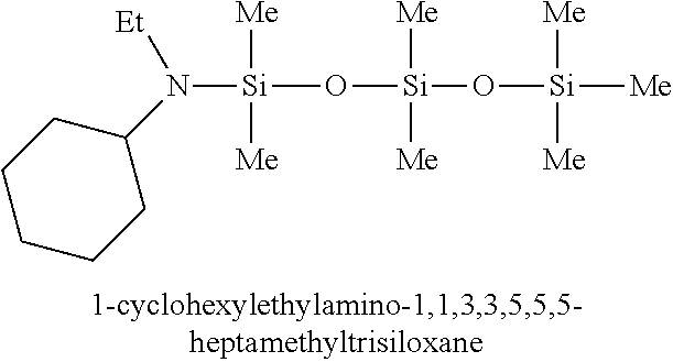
[Si](O[Si](O[Si]([Me])([Me])[Me])([Me])[Me])([Me])([Me])N(C1CCCCC1)[Et]
